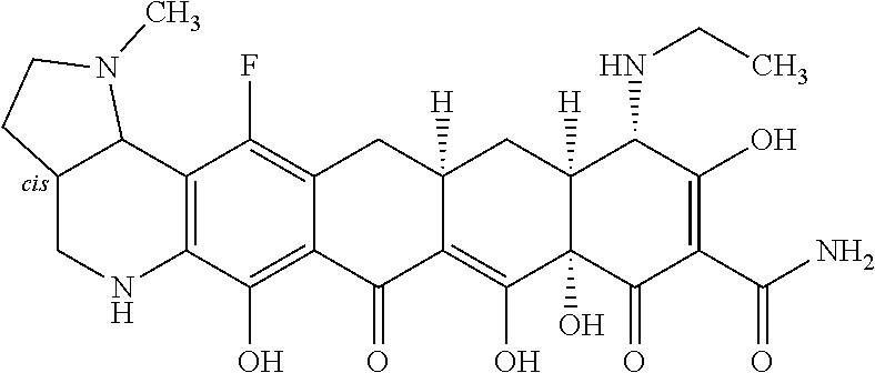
C12=C(C(O)=C3C(=C1F)CC1([H])CC4([H])C(NCC)C(O)=C(C(=O)N)C(=O)C4(O)C(O)=C1C3=O)NCC1C2N(C)CC1
